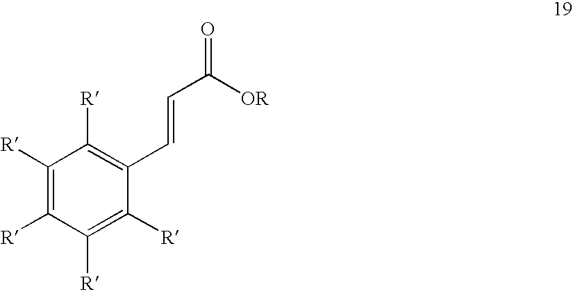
C1([R])=C([R])C([R])=C([R])C(C=CC(=O)[OR])=C1[R]
